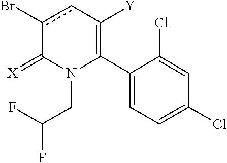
C1(C2=C([Y])cc(Br)C(=[X])N2CC(F)F)=CC=C(Cl)C=C1Cl
